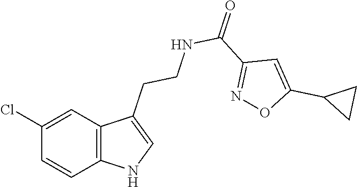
C12=C(C=C(Cl)C=C1)C(CCNC(C1=NOC(C3CC3)=C1)=O)=CN2
